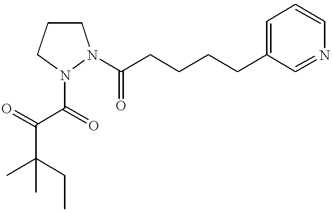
CC(CC)(C)C(=O)C(=O)N1CCCN1C(CCCCC1=CC=CN=C1)=O
